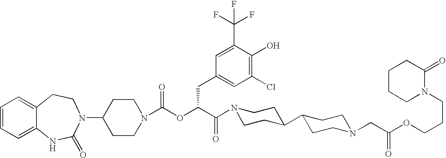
C1=CC=C2C(=C1)CCN(C1CCN(C(OC(C(N3CCC(C4CCN(CC(OCCCN5C(=O)CCCC5)=O)CC4)CC3)=O)CC3=CC(Cl)=C(O)C(C(F)(F)F)=C3)=O)CC1)C(=O)N2
